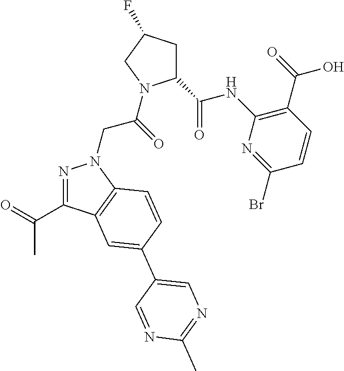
N1=C(C(=O)C)C2=C(N1CC(=O)N1C(C(NC3=C(C(O)=O)C=CC(Br)=N3)=O)CC(F)C1)C=CC(C1=CN=C(C)N=C1)=C2
